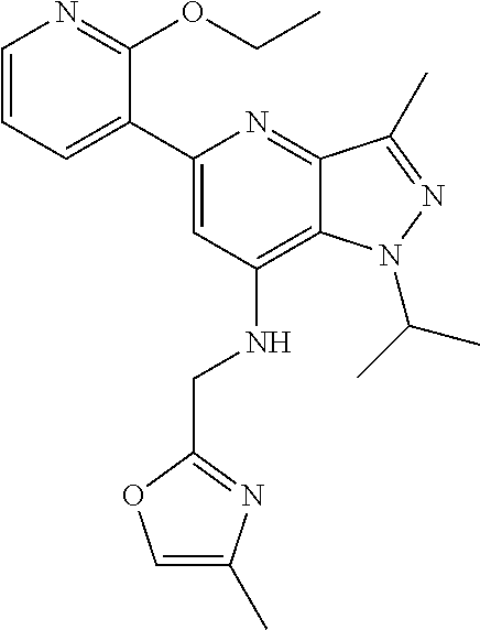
C1=CC=C(C2=CC(NCC3=NC(C)=CO3)=C3C(=N2)C(C)=NN3C(C)C)C(OCC)=N1
